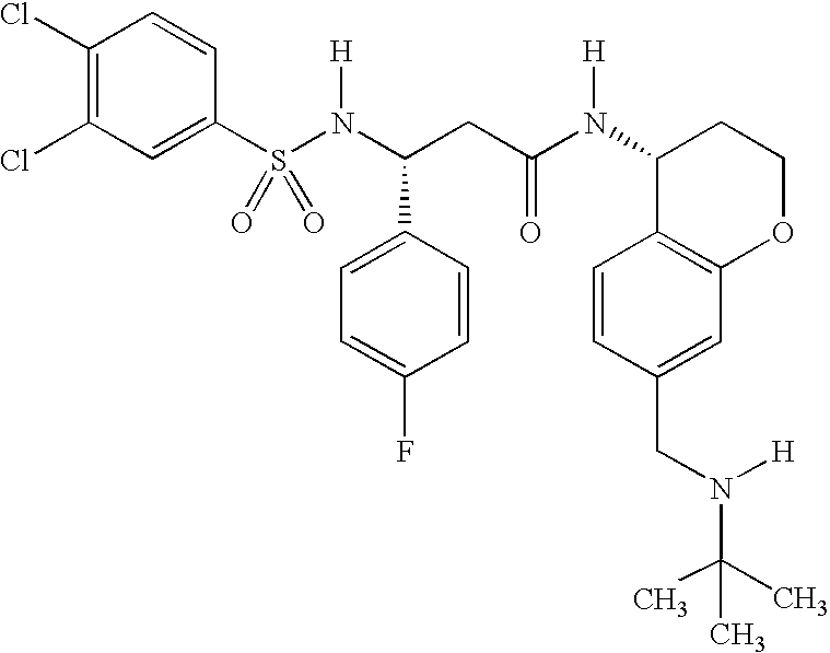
S(N(C(CC(N(C1C2=C(OCC1)C=C(CN(C(C)(C)C)[H])C=C2)[H])=O)C1=CC=C(F)C=C1)[H])(=O)(=O)C1=CC(Cl)=C(Cl)C=C1
